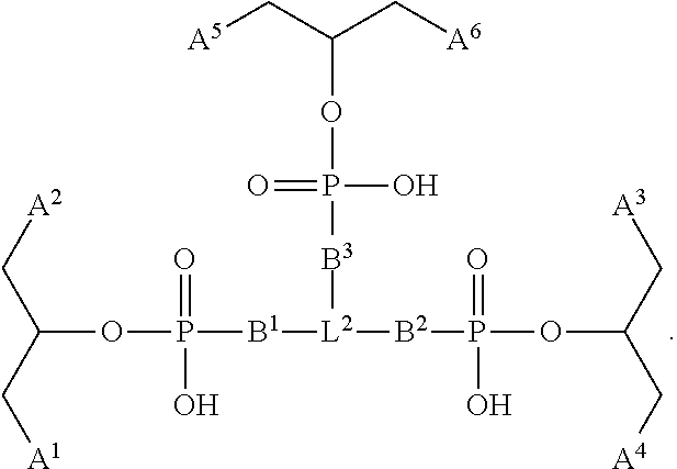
P(OC(C[A4])C[A3])(=O)(O)[B2][L2]([B1]P(OC(C[A2])C[A1])(=O)O)[B3]P(OC(C[A6])C[A5])(O)=O
